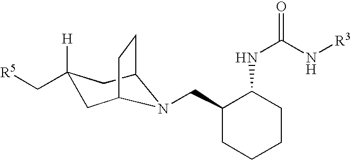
C1C2CCC(CC1([H])C[R5])N2CC1CCCCC1NC(=O)N[R3]
